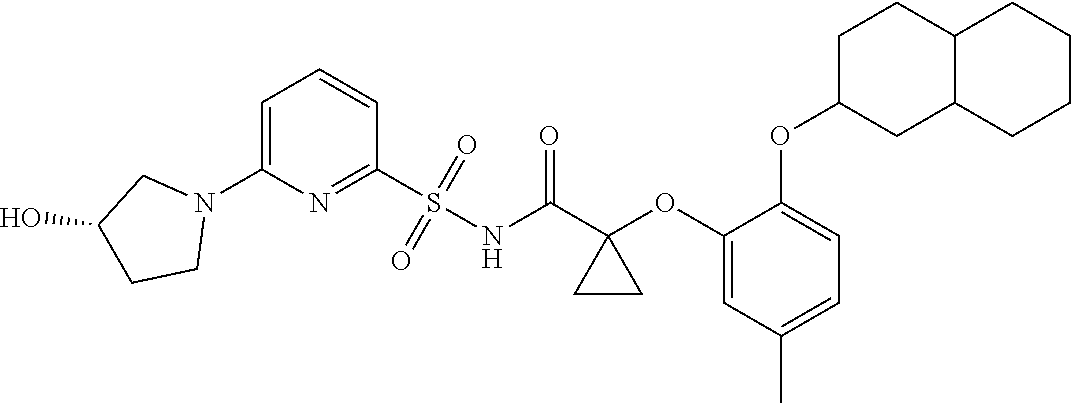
C1=C(N2CC(O)CC2)N=C(S(NC(C2(OC3=CC(C)=CC=C3OC3CC4C(CC3)CCCC4)CC2)=O)(=O)=O)C=C1
